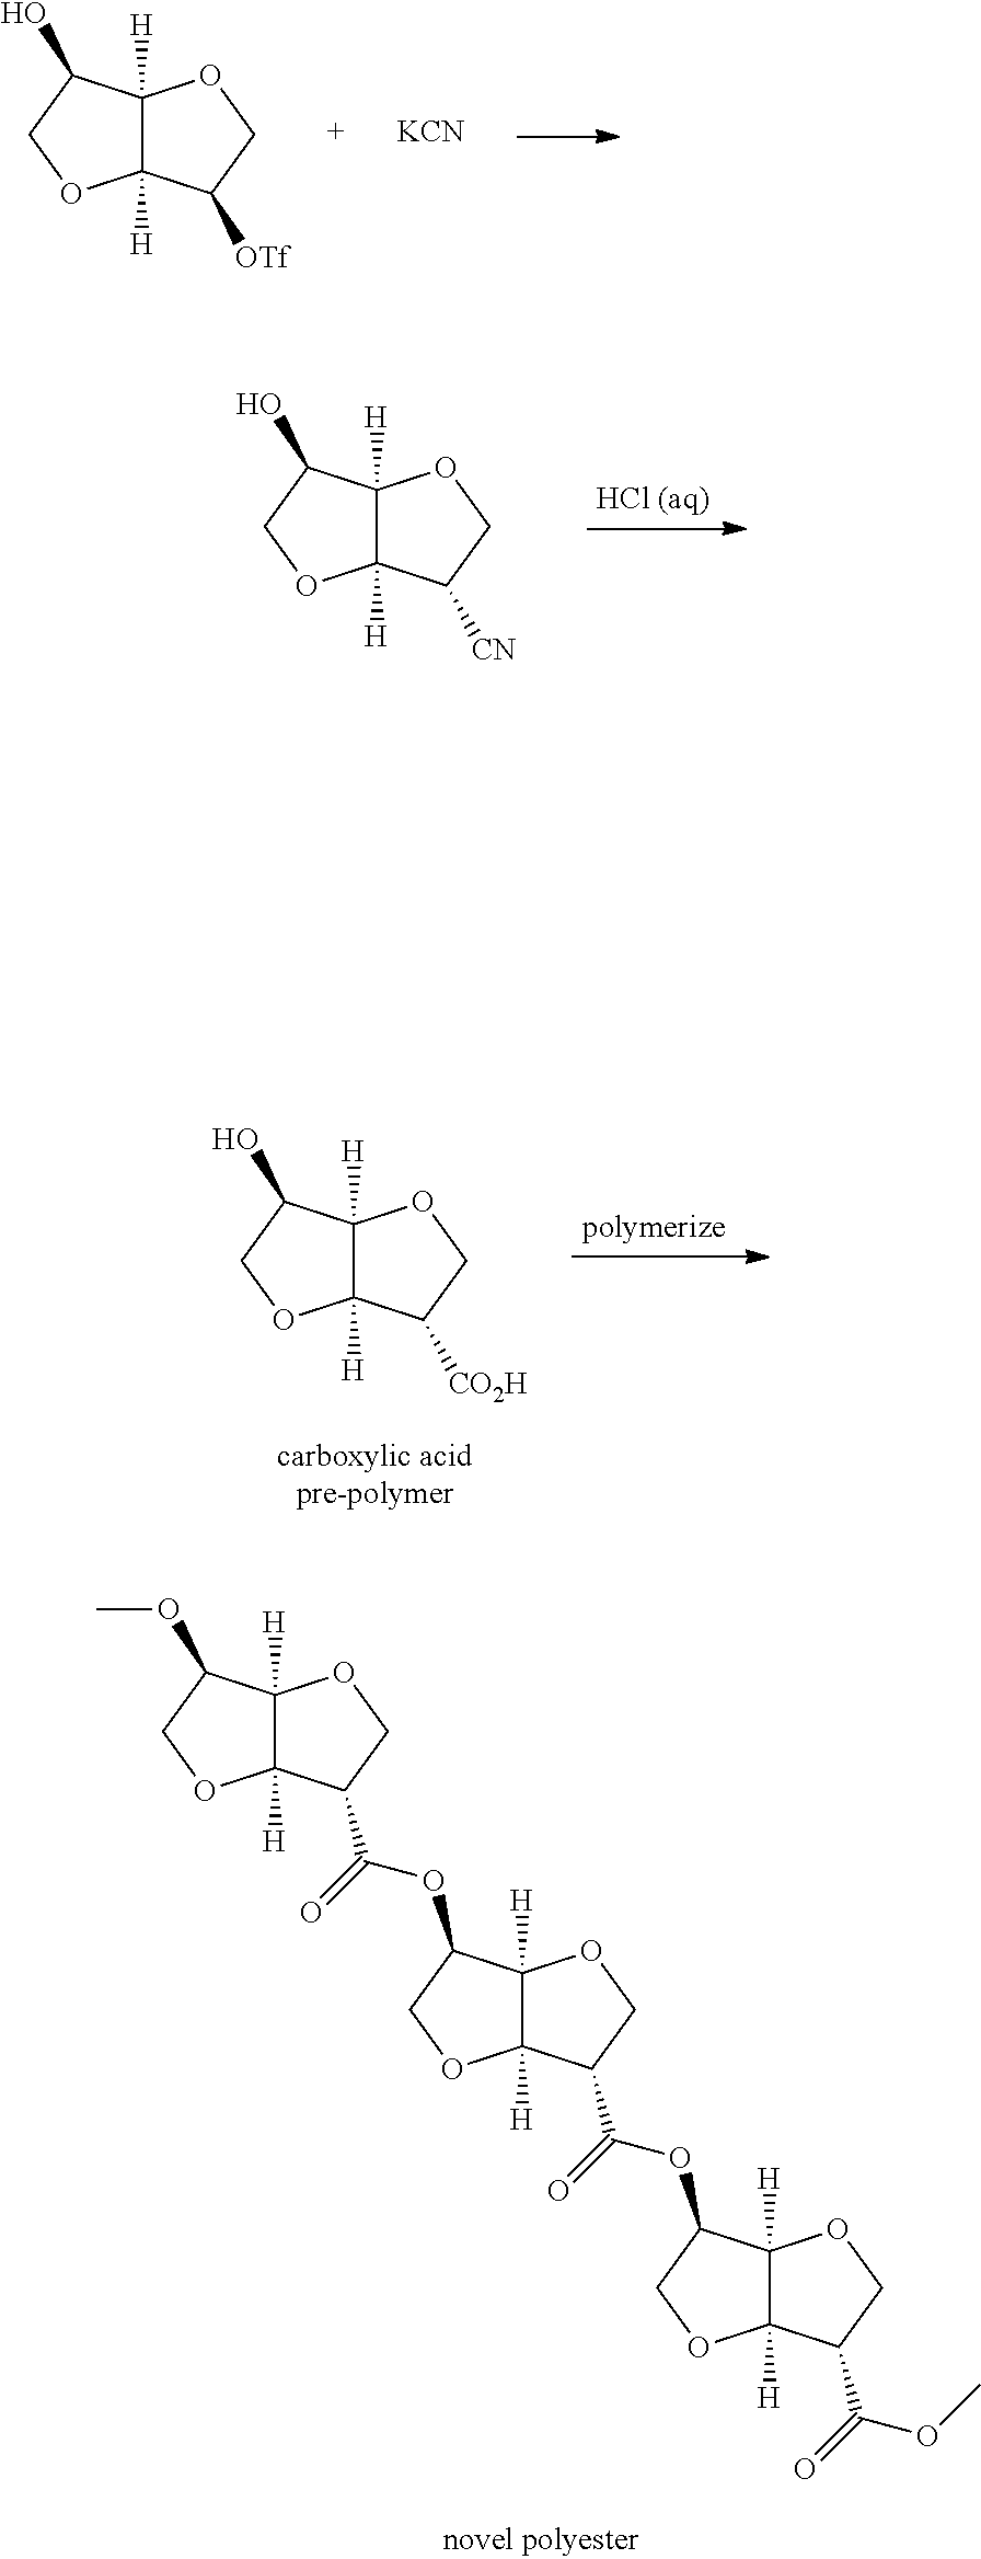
C12([H])C([H])(C(O)CO1)OCC2[CN].C12([H])C([H])(C(O)CO1)OCC2[CO2H].C12([H])C([H])(C(OC)CO1)OCC2C(=O)OC1C2([H])C([H])(OC1)C(C(=O)OC1C3([H])C([H])(OC1)C(C(=O)OC)CO3)CO2.C12([H])C([H])(C(O)CO1)OCC2[OTf].[KCN]
